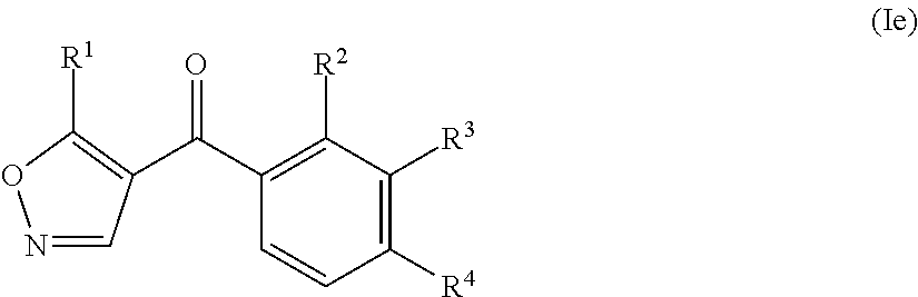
C1([R4])=C([R3])C([R2])=C(C(=O)C2=C([R1])ON=C2)C=C1
